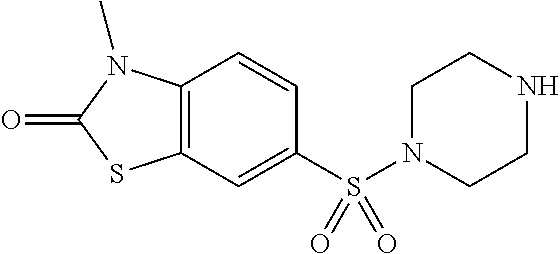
C1=CC2=C(C=C1S(N1CCNCC1)(=O)=O)SC(=O)N2C
